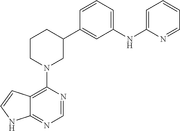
C12=C(N3CC(C4=CC(NC5=CC=CC=N5)=CC=C4)CCC3)N=CN=C1NC=C2
